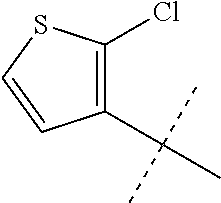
C1(C(C)(C)C)=C(Cl)SC=C1
